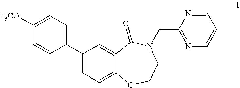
C12=CC(C3=CC=C([F3CO])C=C3)=CC=C1OCCN(CC1=NC=CC=N1)C2=O
